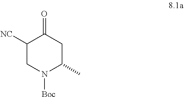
C1([NC])CN([Boc])C(C)CC1=O
